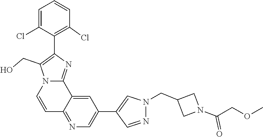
O(C)CC(N1CC(CN2N=CC(C3=CN=C4C=CN5C(=NC(C6=C(Cl)C=CC=C6Cl)=C5CO)C4=C3)=C2)C1)=O
